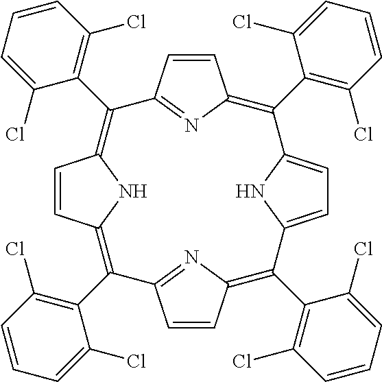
C1=CC2=NC1=C(C1=C(Cl)C=CC=C1Cl)C1=CC=C(C(C3=C(Cl)C=CC=C3Cl)=C3C=CC(=N3)C(C3=C(Cl)C=CC=C3Cl)=C3C=CC(=C2C2=C(Cl)C=CC=C2Cl)N3)N1
